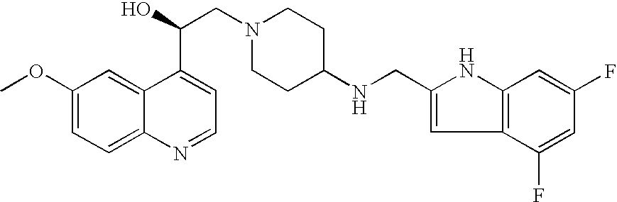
C1(OC)=CC=C2C(=C1)C(C(O)CN1CCC(NCC3=CC4=C(N3)C=C(F)C=C4F)CC1)=CC=N2
